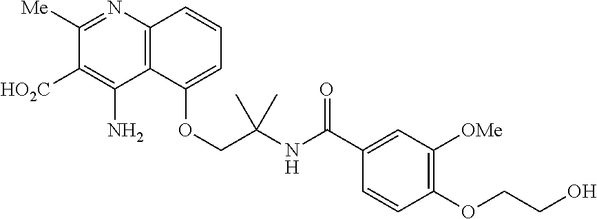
C1([Me])=NC2=C(C(N)=C1[HO2C])C(OCC(NC(C1=CC([OMe])=C(OCCO)C=C1)=O)(C)C)=CC=C2
